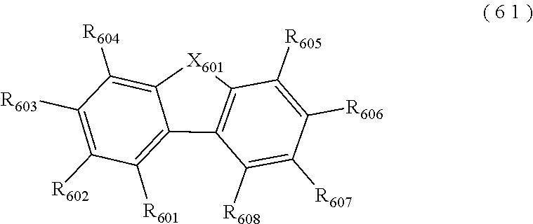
C1([R603])=C([R602])C([R601])=C2C(=C1[R604])[X601]C1=C2C([R608])=C([R607])C([R606])=C1[R605]
